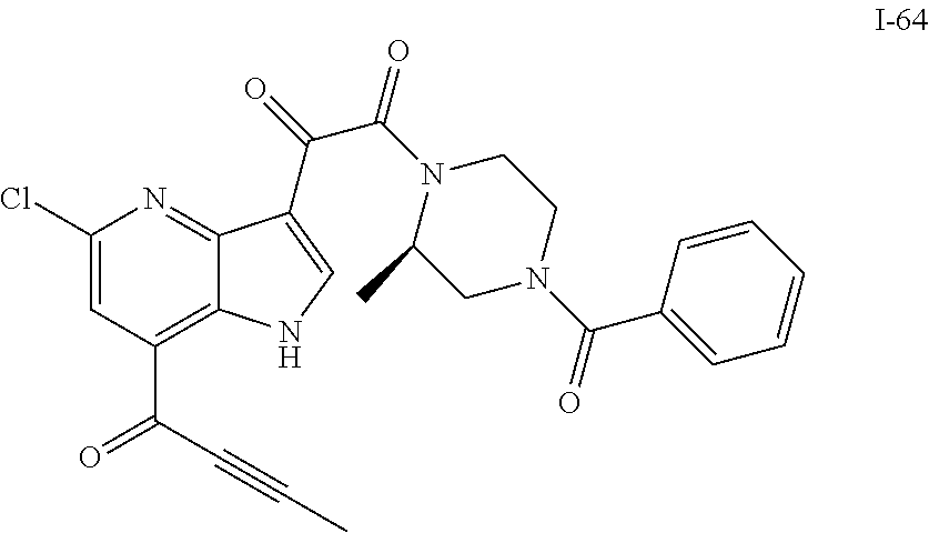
C(C1=C2C(=NC(Cl)=C1)C(C(=O)C(N1C(C)CN(C(C3=CC=CC=C3)=O)CC1)=O)=CN2)(C#CC)=O
